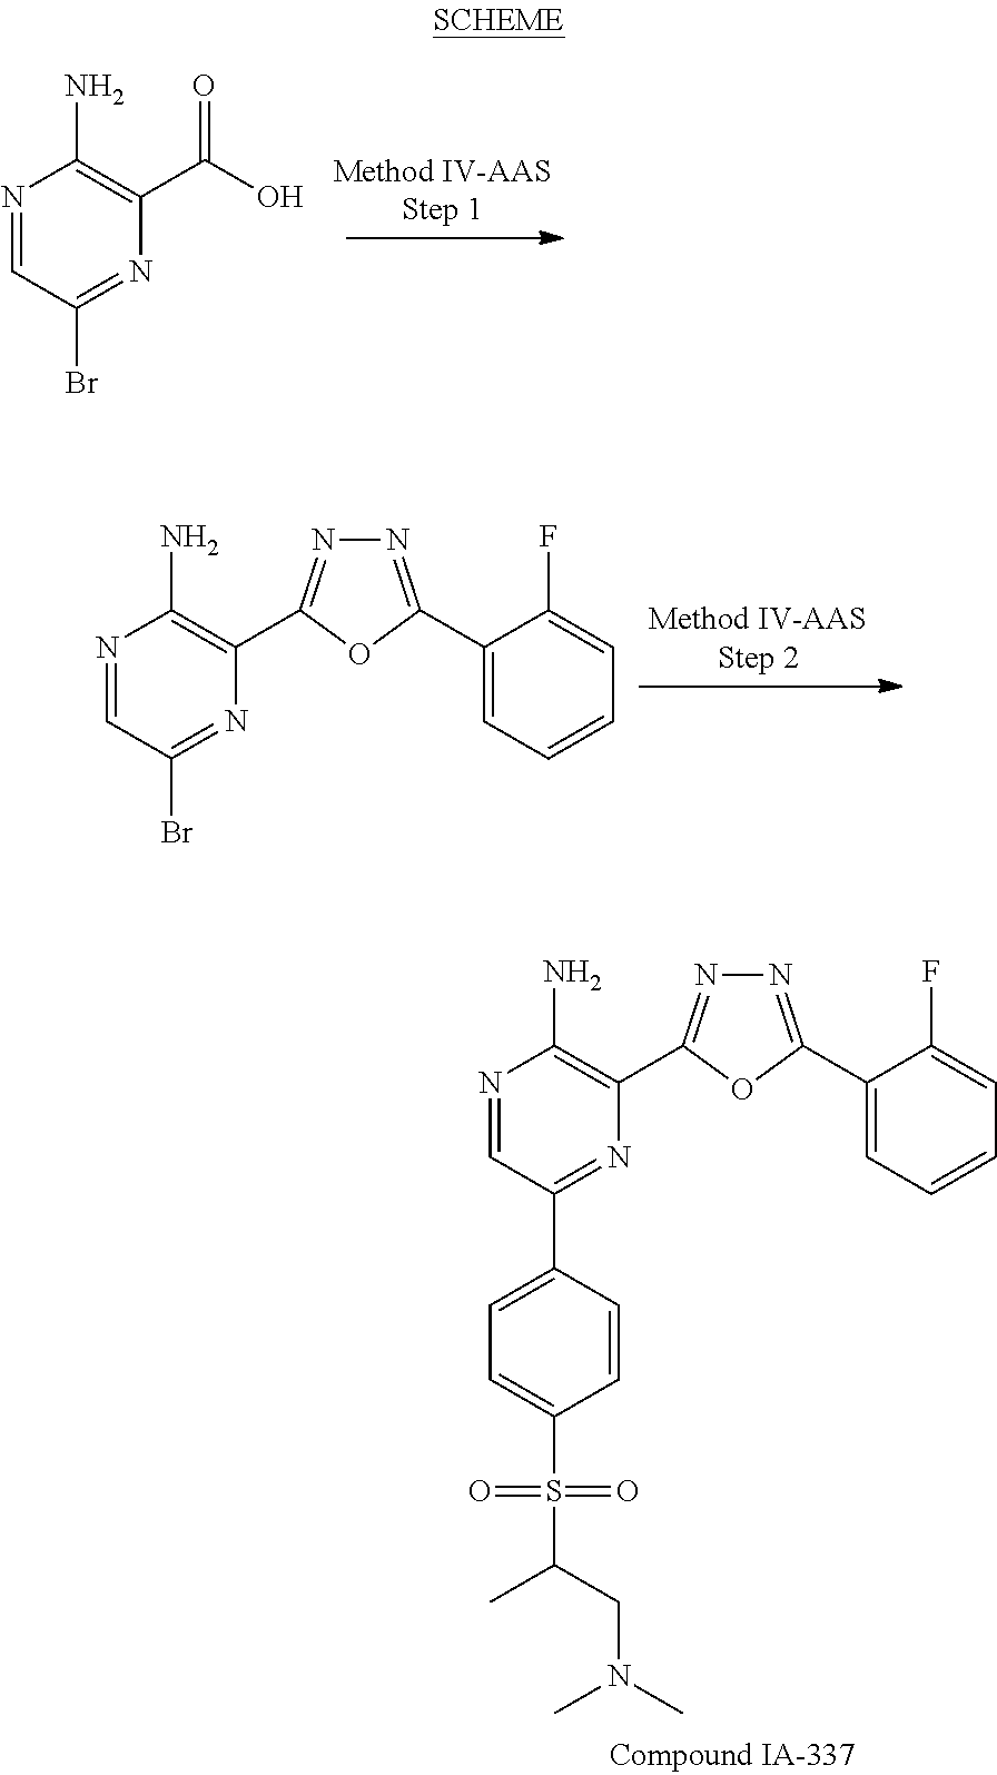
N1=CC(Br)=NC(C(O)=O)=C1N.N1=CC(Br)=NC(C2=NN=C(C3=CC=CC=C3F)O2)=C1N.N1=CC(C2=CC=C(S(C(C)CN(C)C)(=O)=O)C=C2)=NC(C2=NN=C(C3=CC=CC=C3F)O2)=C1N
